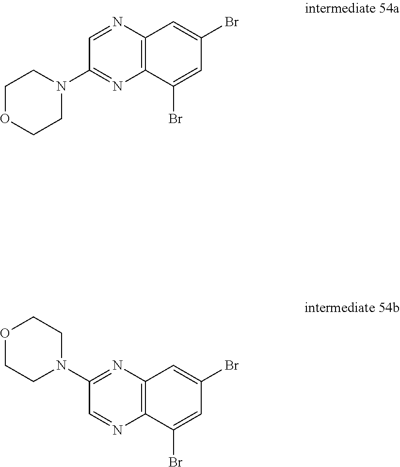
C1=NC2=C(N=C1N1CCOCC1)C(Br)=CC(Br)=C2.C1(N2CCOCC2)=NC2=C(N=C1)C(Br)=CC(Br)=C2
